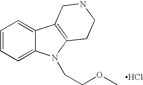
C1=CC=C2C(=C1)C1=C(N2CCOC)CCNC1.Cl
